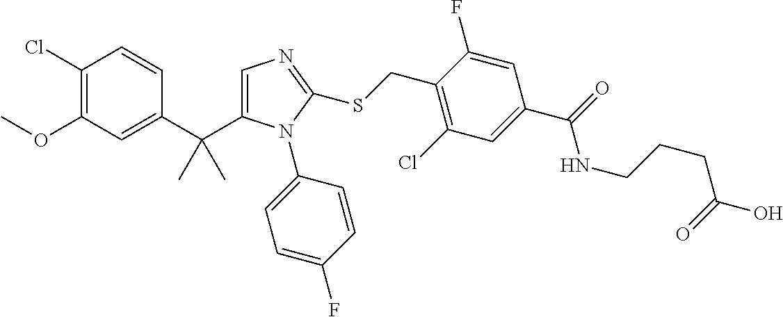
C1(Cl)=C(OC)C=C(C(C)(C)C2=CN=C(SCC3=C(Cl)C=C(C(=O)NCCCC(=O)O)C=C3F)N2C2=CC=C(F)C=C2)C=C1
